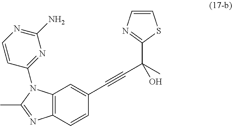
C12=C(C=CC(C#CC(O)(C3=NC=CS3)C)=C1)N=C(C)N2C1=NC(N)=NC=C1
